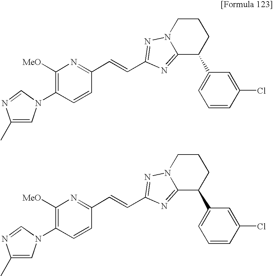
C1(C)=CN(C2=C([MeO])N=C(C=CC3=NN4CCCC(C5=CC=CC(Cl)=C5)C4=N3)C=C2)C=N1.C1(C)=CN(C2=C([MeO])N=C(C=CC3=NN4CCCC(C5=CC=CC(Cl)=C5)C4=N3)C=C2)C=N1
